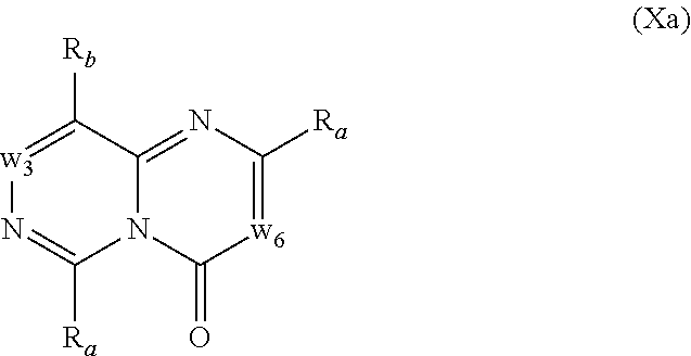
[w3]1=C([Rb])C2=NC([Ra])=[w6]C(=O)N2C([Ra])=N1
